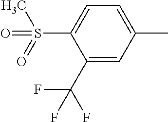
C1=C(S(=O)(C)=O)C(C(F)(F)F)=CC(C)=C1
